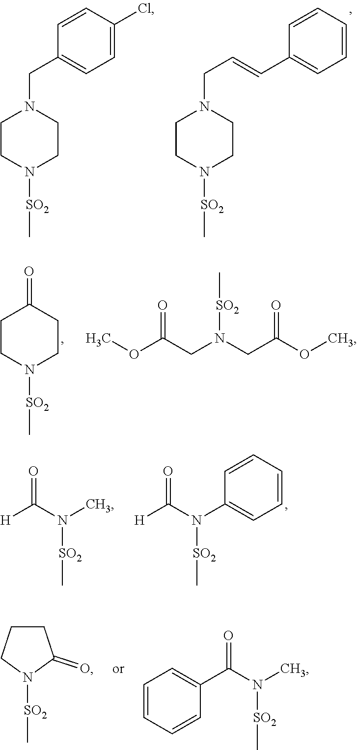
C1CN([SO2]C)CCN1CC1=CC=C(Cl)C=C1.C1CN([SO2]C)CCN1CC=CC1=CC=CC=C1.C1CN([SO2]C)CCC1=O.COC(CN(CC(OC)=O)[SO2]C)=O.[H]C(N(C1=CC=CC=C1)[SO2]C)=O.[H]C(N(C)[SO2]C)=O.C1CCN([SO2]C)C1=O.C1=CC=CC(C(N(C)[SO2]C)=O)=C1
